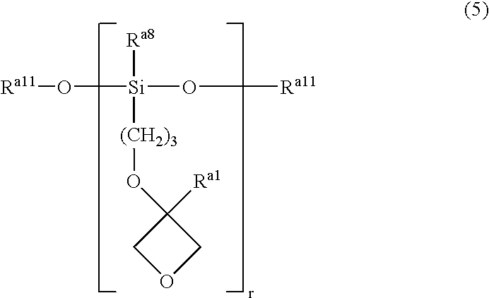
C1(O[(CH2)3][Si](O[Ra11])(O[Ra11])[Ra8])([Ra1])COC1
